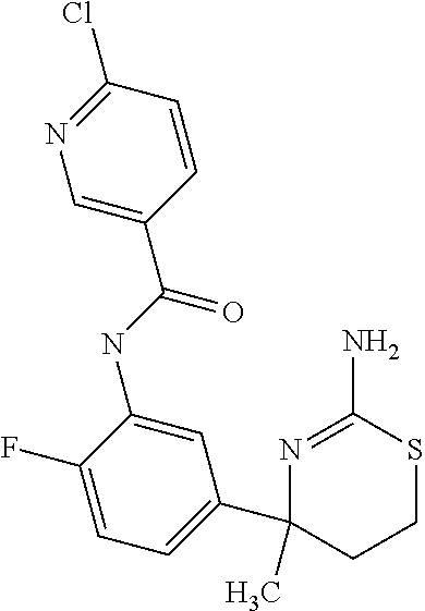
N1=C(Cl)C=CC(C(=O)NC2=CC(C3(C)N=C(N)SCC3)=CC=C2F)=C1
